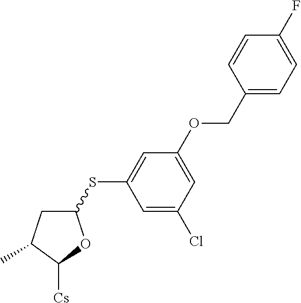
C1(SC2=CC(OCC3=CC=C(F)C=C3)=CC(Cl)=C2)CC(C)C([Cs])O1
